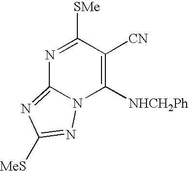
N1=C([SMe])C([CN])=C([NHCH2Ph])N2C1=NC([MeS])=N2
